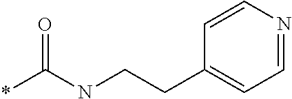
C(C1=CC=NC=C1)CNC(*)=O
